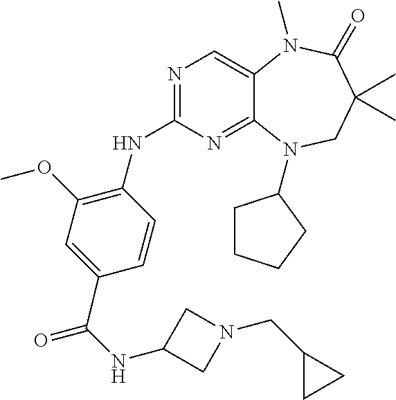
N1=C(NC2=C(OC)C=C(C(NC3CN(CC4CC4)C3)=O)C=C2)N=C2C(=C1)N(C)C(=O)C(C)(C)CN2C1CCCC1
